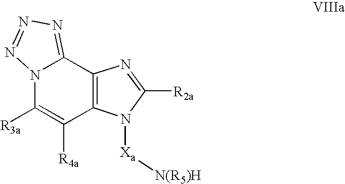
N12C([R3a])=C([R4a])C3=C(C1=NN=N2)N=C([R2a])N3[Xa][N(R5)H]
